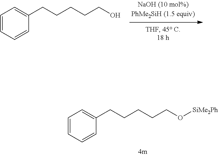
C1=CC=CC(CCCCCO)=C1.C1=CC=CC(CCCCCO[SiMe2Ph])=C1
